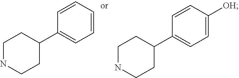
C1(C2CCNCC2)=CC=C([OH])C=C1.C1(C2CCNCC2)=CC=CC=C1
